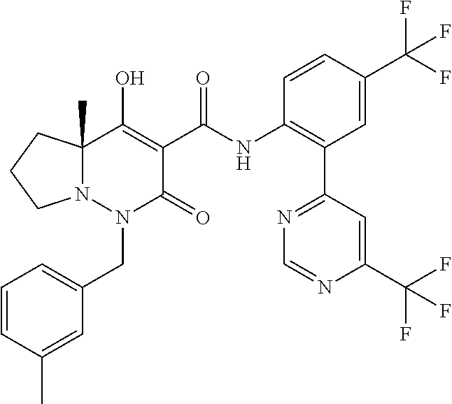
C1=CC(C)=CC(CN2C(=O)C(C(=O)NC3=C(C4=NC=NC(C(F)(F)F)=C4)C=C(C(F)(F)F)C=C3)=C(O)C3(C)N2CCC3)=C1
